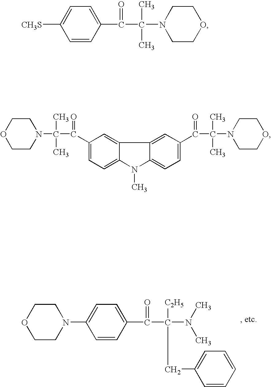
C1CN(C2=CC=C(C(C(N(C)C)(CC3=CC=CC=C3)[C2H5])=O)C=C2)CCO1.C1=CC(C(C(N2CCOCC2)(C)C)=O)=CC=C1[CH3S].C(C(N1CCOCC1)(C)C)(=O)C1=CC=C2C(=C1)C1=CC(C(C(N3CCOCC3)(C)C)=O)=CC=C1N2C
